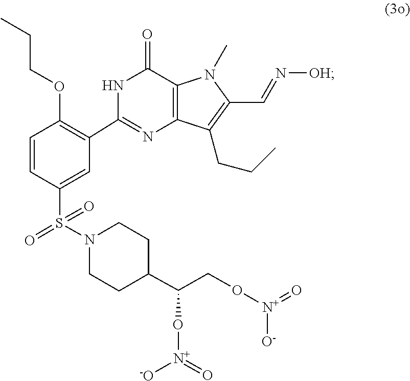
[N+](=O)(OC(C1CCN(S(=O)(=O)C2=CC(C3=NC4=C(C(=O)N3)N(C)C(C=N[OH])=C4CCC)=C(OCCC)C=C2)CC1)CO[N+](=O)[O-])[-O]
